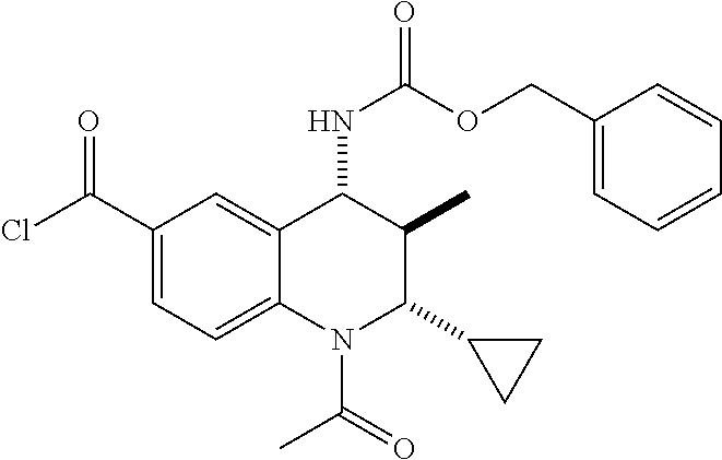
C1(C(=O)Cl)=CC=C2C(=C1)C(NC(=O)OCC1=CC=CC=C1)C(C)C(C1CC1)N2C(=O)C
